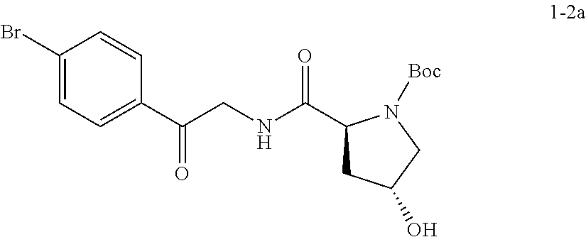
C1(C(NCC(C2=CC=C(Br)C=C2)=O)=O)CC(O)CN1[Boc]
